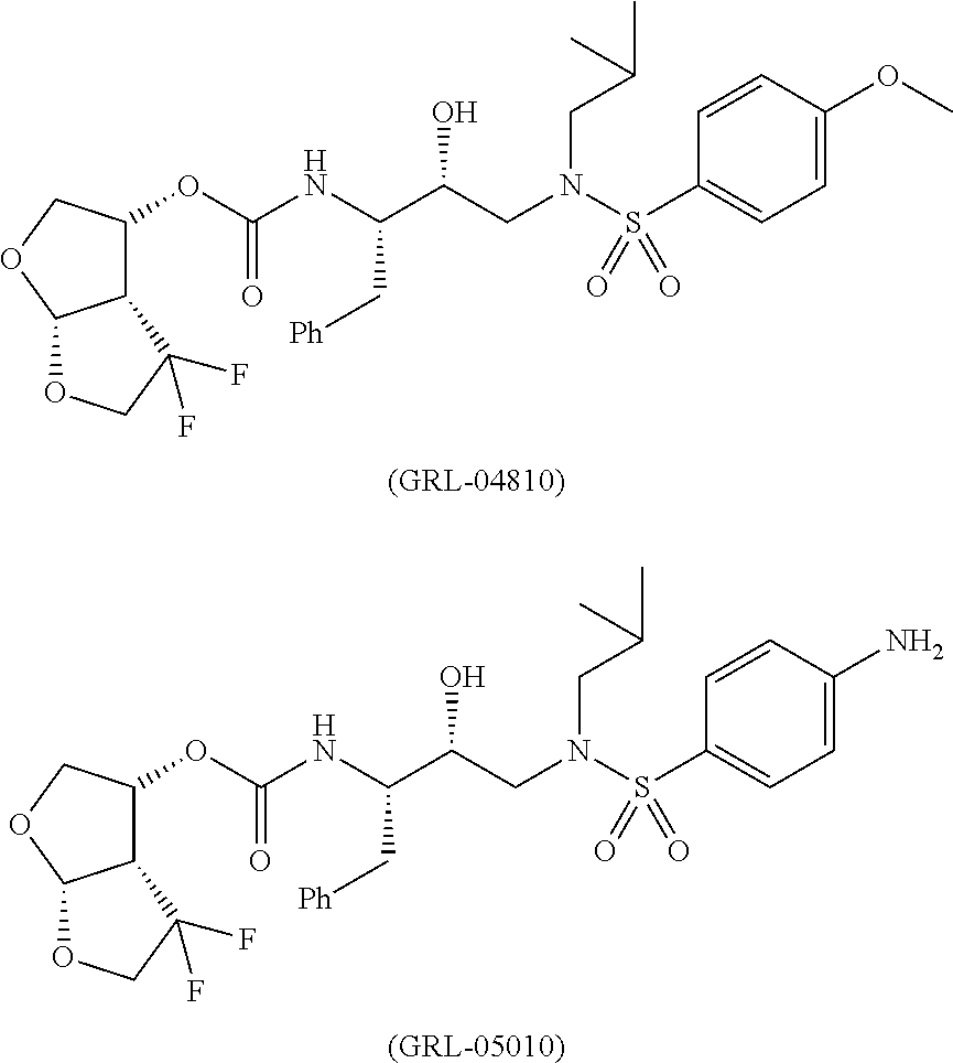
C12C(OC(NC(C(CN(CC(C)C)S(C3=CC=C(OC)C=C3)(=O)=O)O)C[Ph])=O)COC1OCC2(F)F.[(GRL-04810)].C12C(OC(NC(C(CN(CC(C)C)S(C3=CC=C(N)C=C3)(=O)=O)O)C[Ph])=O)COC1OCC2(F)F.[(GRL-05010)]
